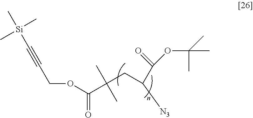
O=C(OCC#C[Si](C)(C)C)C(C)(C)CC(C(=O)OC(C)(C)C)[N3]
